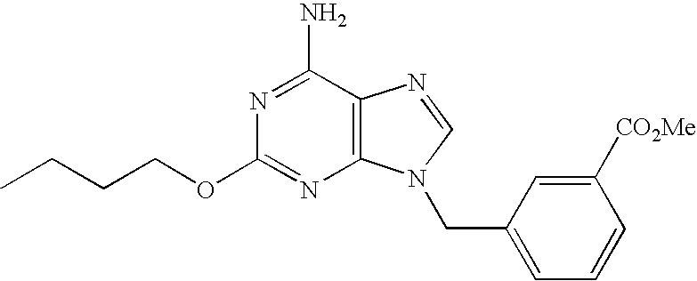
CCCCOC1=NC2=C(C(N)=N1)N=CN2CC1=CC=CC([CO2Me])=C1
